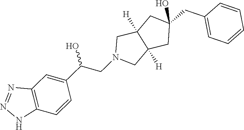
OC(CN1CC2([H])C([H])(C1)CC(CC1=CC=CC=C1)(O)C2)C1=CC2=C(C=C1)NN=N2
